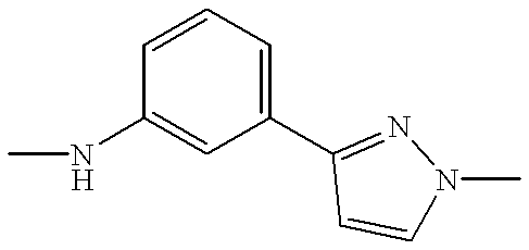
C1(C2=NN(C)C=C2)=CC=CC(NC)=C1
